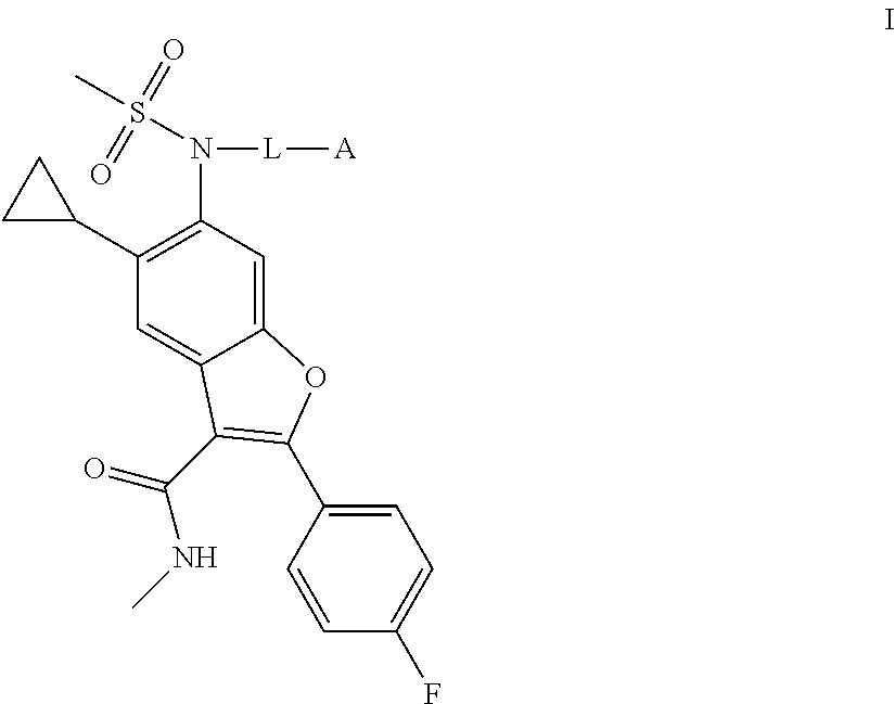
C12=CC(N([L][A])S(C)(=O)=O)=C(C3CC3)C=C1C(C(=O)NC)=C(C1=CC=C(F)C=C1)O2
